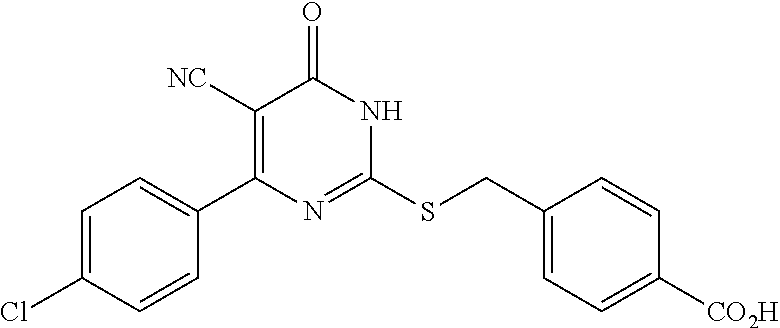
C1=CC(Cl)=CC=C1C1=C([NC])C(=O)NC(SCC2=CC=C([CO2H])C=C2)=N1
